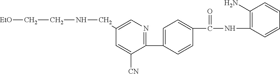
C1(C2=CC=C(C(NC3=C(N)C=CC=C3)=O)C=C2)=NC=C(CNCC[EtO])C=C1[CN]
